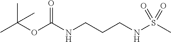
C(OC(NCCCNS(C)(=O)=O)=O)(C)(C)C
